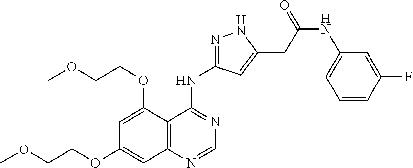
COCCOC1=CC(OCCOC)=CC2=C1C(NC1=NNC(CC(NC3=CC=CC(F)=C3)=O)=C1)=NC=N2
